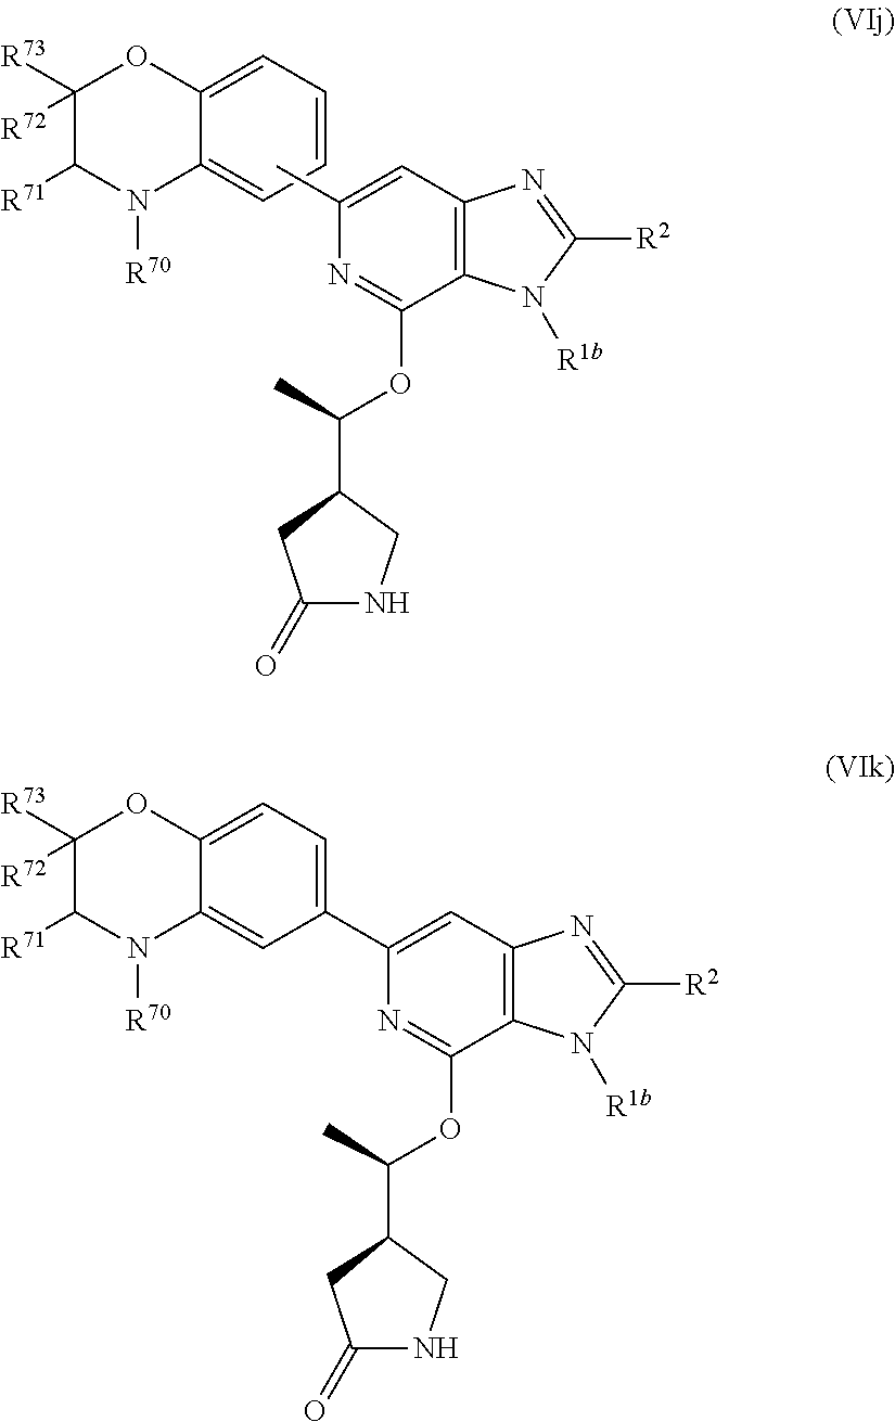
C1=C(C)N=C(OC(C)C2CNC(=O)C2)C2=C1N=C([R2])N2[R1b].C1=CC=C2C(=C1)N([R70])C([R71])C([R73])([R72])O2.C1=C(C2=CC=C3C(=C2)N([R70])C([R71])C([R73])([R72])O3)N=C(OC(C)C2CNC(=O)C2)C2=C1N=C([R2])N2[R1b]
